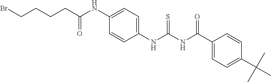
C(C(NC1=CC=C(NC(NC(C2=CC=C(C(C)(C)C)C=C2)=O)=S)C=C1)=O)CCCBr
